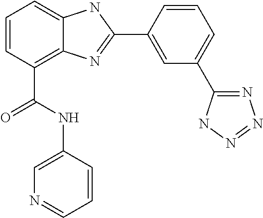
C1=CC(C(NC2=CN=CC=C2)=O)=C2C(=C1)NC(C1=CC(C3=NN=NN3)=CC=C1)=N2
